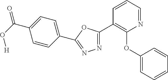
C(C1=CC=C(C2=NN=C(C3=C(OC4=CC=CC=C4)N=CC=C3)O2)C=C1)(=O)O[H]
